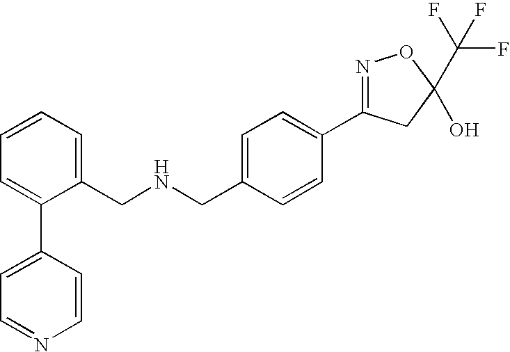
C1(CNCC2=CC=CC=C2C2=CC=NC=C2)=CC=C(C2=NOC(C(F)(F)F)(O)C2)C=C1
